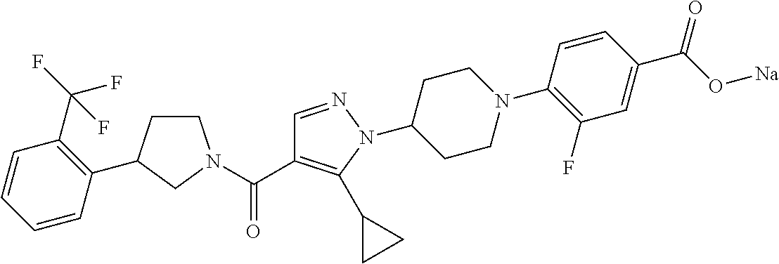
C1CC(C2=C(C(F)(F)F)C=CC=C2)CN1C(C1=C(C2CC2)N(C2CCN(C3=C(F)C=C(C(O[Na])=O)C=C3)CC2)N=C1)=O
